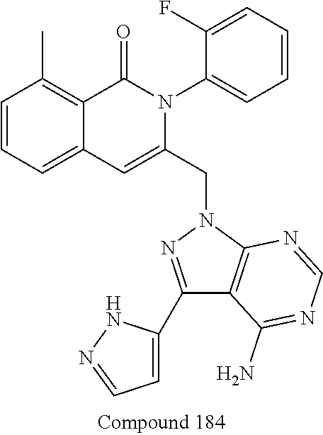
C1=CC=C2C(=C1C)C(=O)N(C1=CC=CC=C1F)C(CN1N=C(C3=CC=NN3)C3=C1N=CN=C3N)=C2
